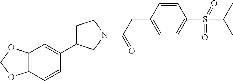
C12=C(C=CC(C3CCN(C(CC4=CC=C(S(=O)(=O)C(C)C)C=C4)=O)C3)=C1)OCO2
